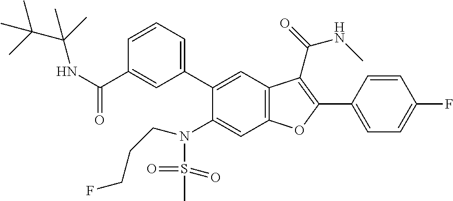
C1=CC(C2=C(C(=O)NC)C3=C(C=C(N(S(=O)(=O)C)CCCF)C(C4=CC=CC(C(NC(C(C)(C)C)(C)C)=O)=C4)=C3)O2)=CC=C1F
